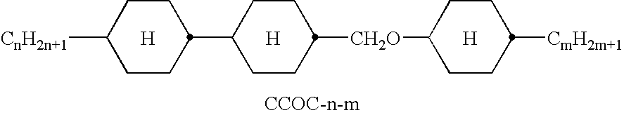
[H].[H].[H].C1CC([CnH2n+1])CCC1C1CCC([CH2O]C2CCC([CmH2m+1])CC2)CC1
